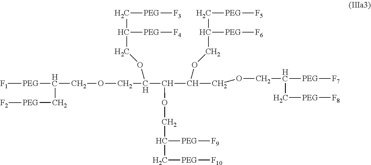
[F1][PEG]C(COCC(C(C(COCC([PEG][F7])C[PEG][F8])OCC(C[PEG][F5])[PEG][F6])OCC(C[PEG][F10])[PEG][F9])OCC(C[PEG][F3])[PEG][F4])C[PEG][F2]
